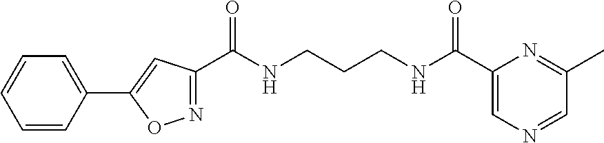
C1(C(NCCCNC(C2=NOC(C3=CC=CC=C3)=C2)=O)=O)=CN=CC(C)=N1
